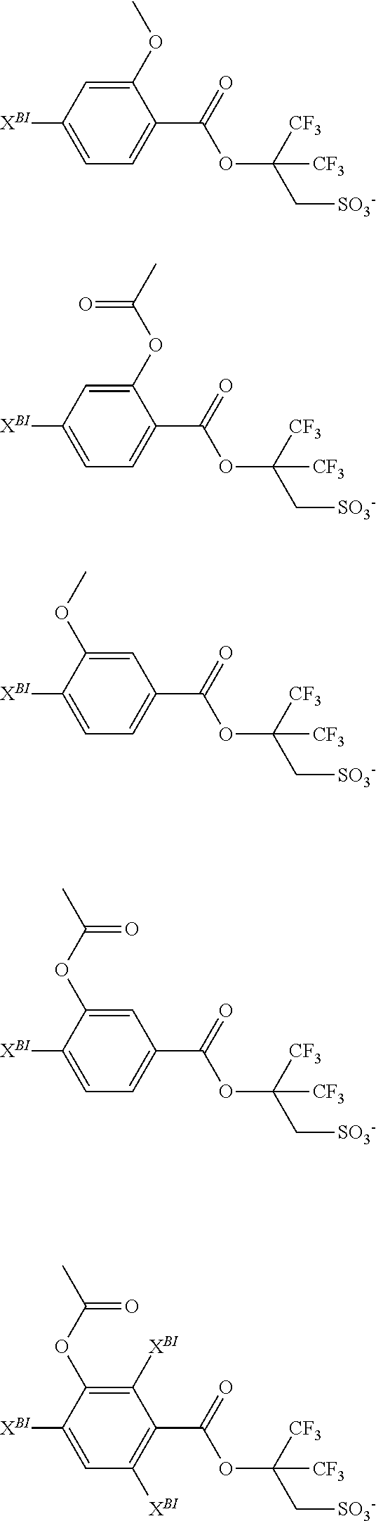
C1(OC)=CC([XBI])=CC=C1C(=O)OC(C[SO3-])([CF3])[CF3].C1(OC(C)=O)=CC([XBI])=CC=C1C(=O)OC(C[SO3-])([CF3])[CF3].C1=C(OC)C([XBI])=CC=C1C(=O)OC(C[SO3-])([CF3])[CF3].C1=C(OC(C)=O)C([XBI])=CC=C1C(=O)OC(C[SO3-])([CF3])[CF3].C1([XBI])=C(OC(C)=O)C([XBI])=CC([XBI])=C1C(=O)OC(C[SO3-])([CF3])[CF3]
